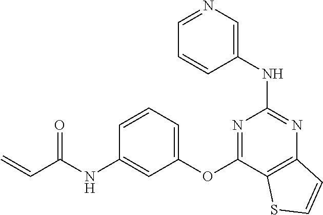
C1=NC=C(NC2=NC3=C(C(OC4=CC=CC(NC(C=C)=O)=C4)=N2)SC=C3)C=C1
